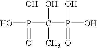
OP(C(P(O)(O)=O)(O)C)(O)=O
